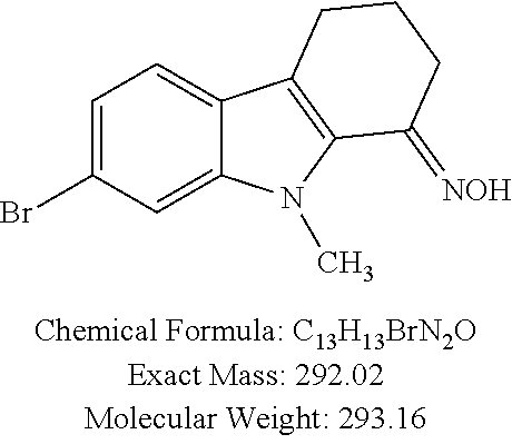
C1=C(Br)C=C2C(=C1)C1=C(N2C)C(=[NOH])CCC1
